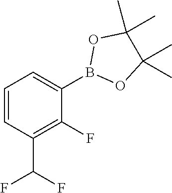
B1(C2=CC=CC(C(F)F)=C2F)OC(C)(C)C(C)(C)O1
